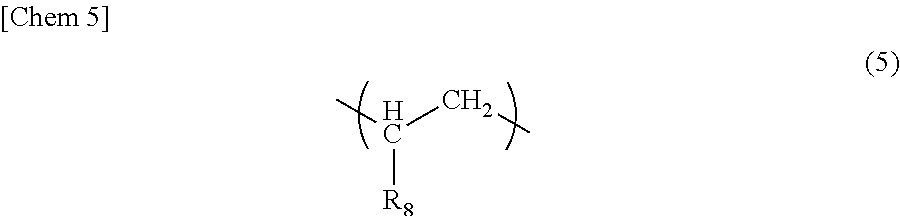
CC(CC)[R8]
